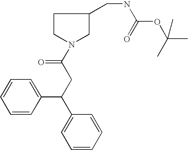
C1=CC(C(CC(=O)N2CCC(CNC(OC(C)(C)C)=O)C2)C2=CC=CC=C2)=CC=C1
